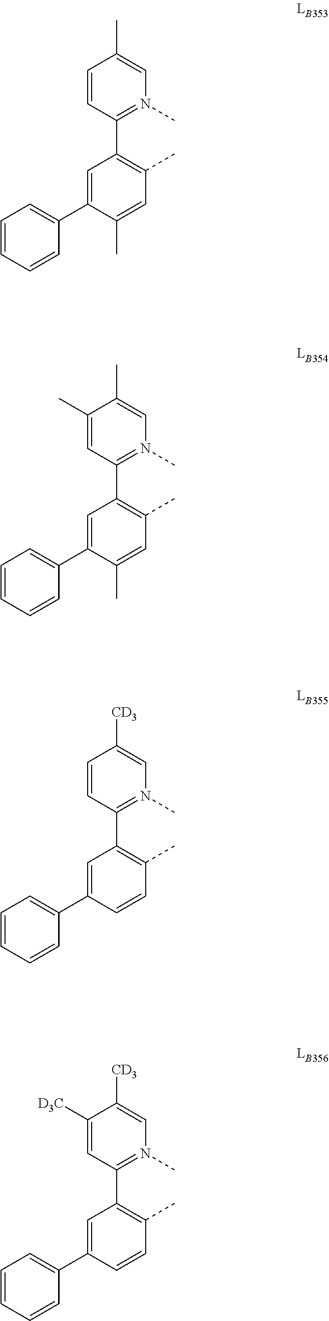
C1=C(C2=CC=CC=C2)C(C)=CC(C)=C1C1=N(C)C=C(C)C(C)=C1.C1=C(C2=CC=CC=C2)C=CC(C)=C1C1=N(C)C=C([CD3])C=C1.C1=C(C2=CC=CC=C2)C=CC(C)=C1C1=N(C)C=C([CD3])C([D3C])=C1.C1=C(C2=CC=CC=C2)C(C)=CC(C)=C1C1=N(C)C=C(C)C=C1
